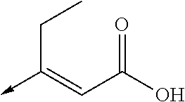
C(C(O)=O)=C(->C)CC
